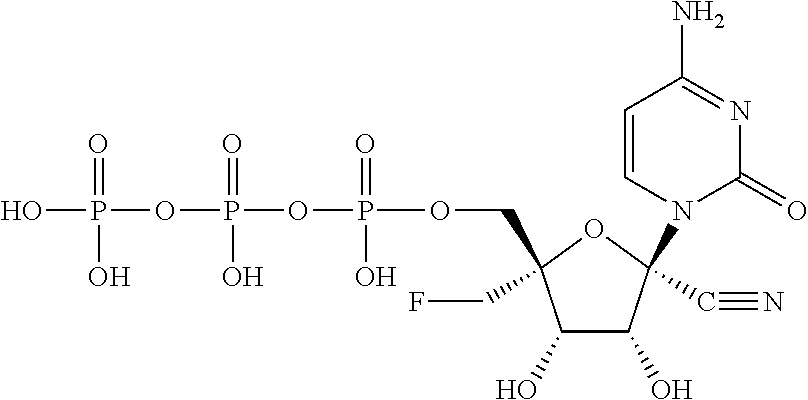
C1(O)C(O)C(N2C(=O)N=C(N)C=C2)(C#N)OC1(COP(OP(OP(O)(=O)O)(=O)O)(=O)O)CF
